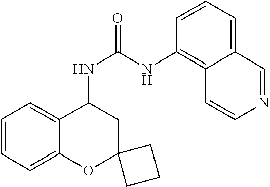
C1=CC=C2C(=C1)C(NC(=O)NC1=C3C(=CC=C1)C=NC=C3)CC1(O2)CCC1
